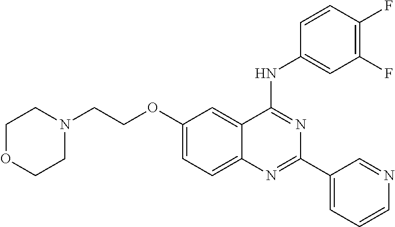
C1(OCCN2CCOCC2)=CC=C2C(=C1)C(NC1=CC(F)=C(F)C=C1)=NC(C1=CC=CN=C1)=N2
